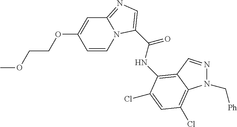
C1=CN2C(=NC=C2C(=O)NC2=C3C=NN(C[Ph])C3=C(Cl)C=C2Cl)C=C1OCCOC
